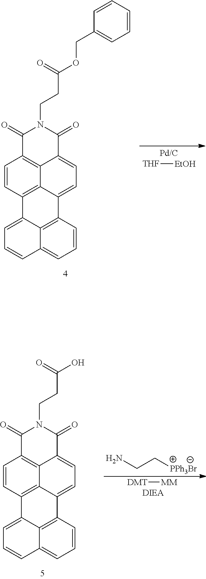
[THF][EtOH].C1(=O)C2=C3C(=CC=C4C3=C(C=C2)C2=CC=CC3=CC=CC4=C23)C(=O)N1CCC(OCC1=CC=CC=C1)=O.C1(=O)C2=C3C(=CC=C4C3=C(C=C2)C2=CC=CC3=CC=CC4=C23)C(=O)N1CCC(O)=O.[DMT][MM].NCC[PPh3Br]
